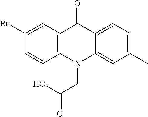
C12=C(N(CC(O)=O)C3=CC(C)=CC=C3C1=O)C=CC(Br)=C2
